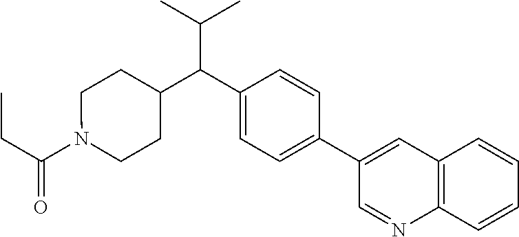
C(C(N1CCC(C(C2=CC=C(C3=CC4=C(N=C3)C=CC=C4)C=C2)C(C)C)CC1)=O)C
